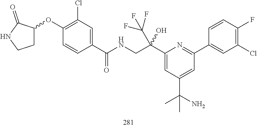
C1(C(NCC(C2=CC(C(N)(C)C)=CC(C3=CC(Cl)=C(F)C=C3)=N2)(O)C(F)(F)F)=O)=CC(Cl)=C(OC2CCNC2=O)C=C1
